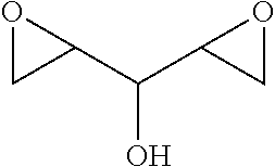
C(O)(C1OC1)C1CO1
